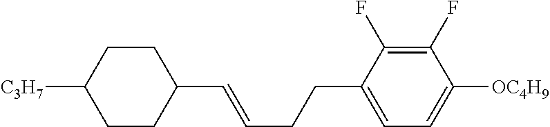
C1CC([C3H7])CCC1C=CCCC1=CC=C([OC4H9])C(F)=C1F
